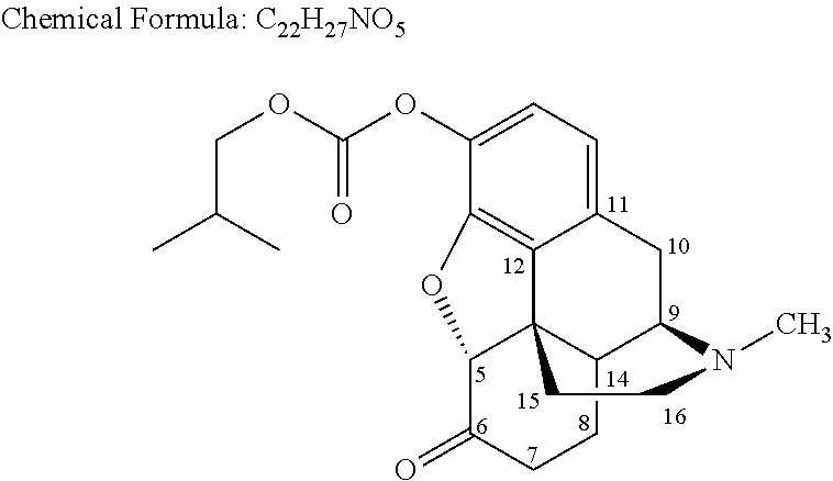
C1(OC(=O)OCC(C)C)=CC=C2C3=C1OC1C34C(C(C2)N(C)CC4)CCC1=O
